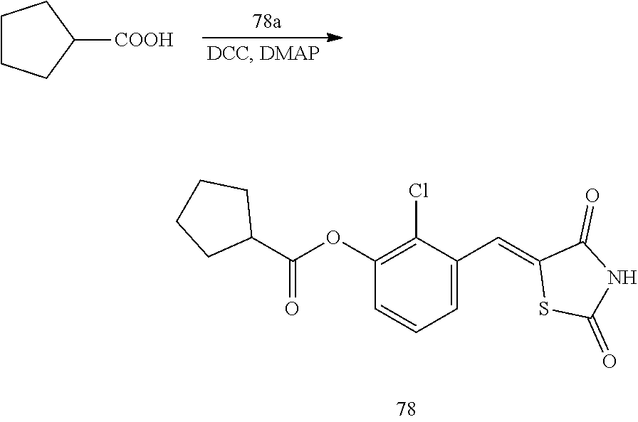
C1CCC([COOH])C1.C1(C(OC2=C(Cl)C(C=C3SC(=O)NC3=O)=CC=C2)=O)CCCC1
